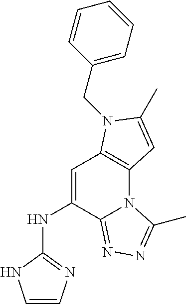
C1=C(NC2=NC=CN2)C2=NN=C(C)N2C2=C1N(CC1=CC=CC=C1)C(C)=C2
